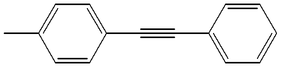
C(#CC1=CC=CC=C1)C1=CC=C(C)C=C1
